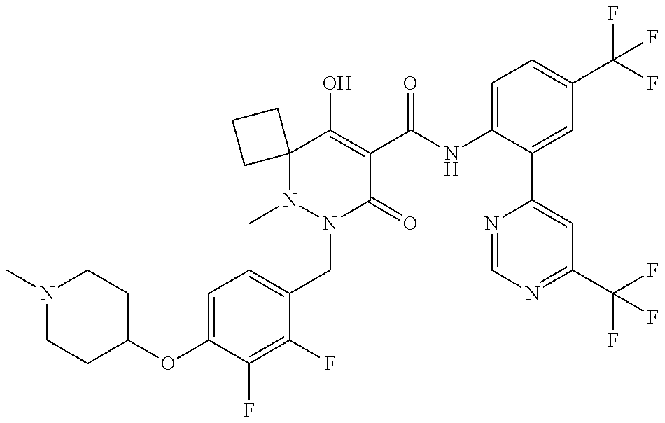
C1(OC2=CC=C(CN3C(=O)C(C(=O)NC4=CC=C(C(F)(F)F)C=C4C4=CC(C(F)(F)F)=NC=N4)=C(O)C4(N3C)CCC4)C(F)=C2F)CCN(C)CC1
